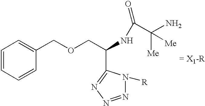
C1=CC=CC(COCC(NC(C(N)([Me])[Me])=O)C2=NN=NN2[R])=C1.[= X1-R]
